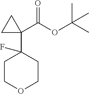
C1COCCC1(C1(C(OC(C)(C)C)=O)CC1)F
